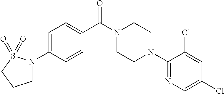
C1=C(N2CCCS2(=O)=O)C=CC(C(N2CCN(C3=NC=C(Cl)C=C3Cl)CC2)=O)=C1
